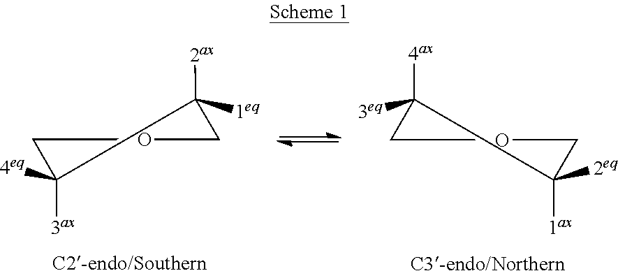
C1C([3ax])([4eq])C([2ax])([1eq])CCO1.[C2-endo/Southern].C1C([4ax])([3eq])C([1ax])([2eq])CCO1.[C3-endo/Northern]
